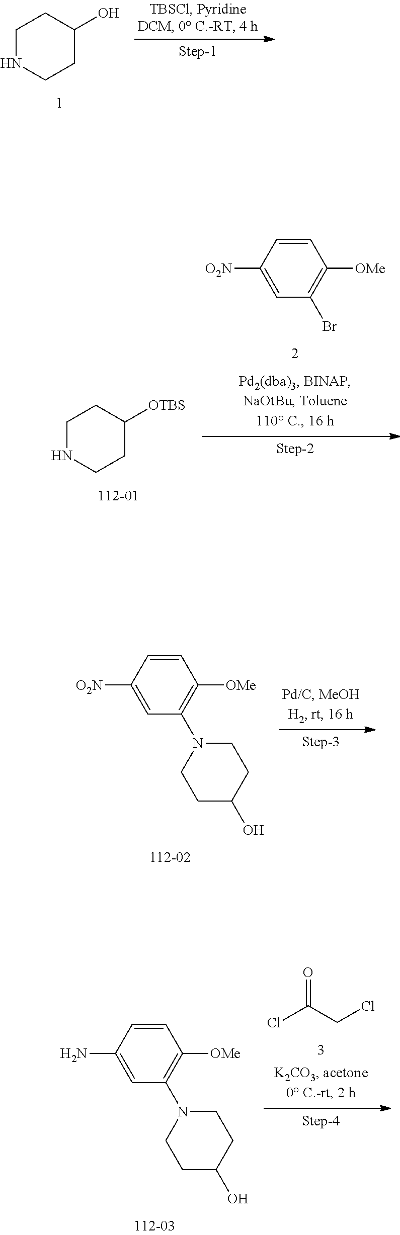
C1NCCC(O)C1.C1NCCC([OTBS])C1.C1=CC([O2N])=CC(Br)=C1[OMe].C1=CC([O2N])=CC(N2CCC(O)CC2)=C1[OMe].C1=CC(N)=CC(N2CCC(O)CC2)=C1[OMe].O=C(Cl)CCl
